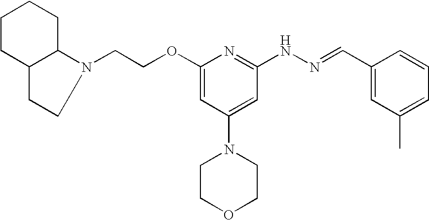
N1(CCOC2=CC(N3CCOCC3)=CC(NN=CC3=CC(C)=CC=C3)=N2)C2C(CC1)CCCC2
